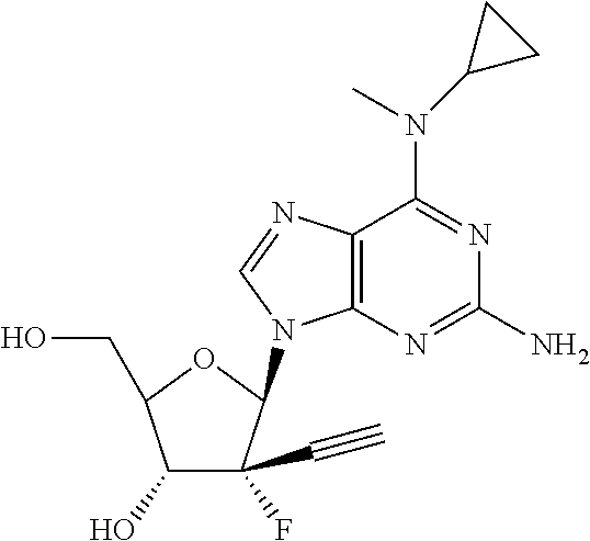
C12=C(N=C(N)N=C1N(C)C1CC1)N(C1C(F)(C#C)C(O)C(CO)O1)C=N2
